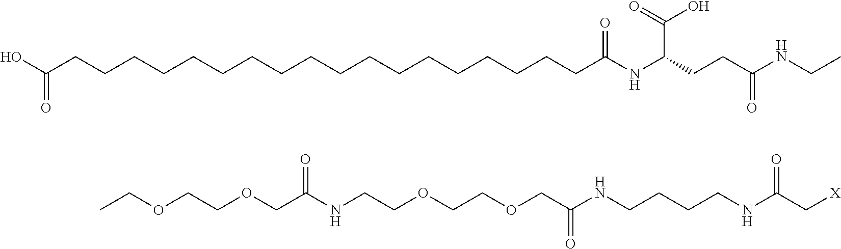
OC(CCCCCCCCCCCCCCCCCCC(NC(CCC(NCC)=O)C(=O)O)=O)=O.C(CNC(C[X])=O)CCNC(COCCOCCNC(COCCOCC)=O)=O
